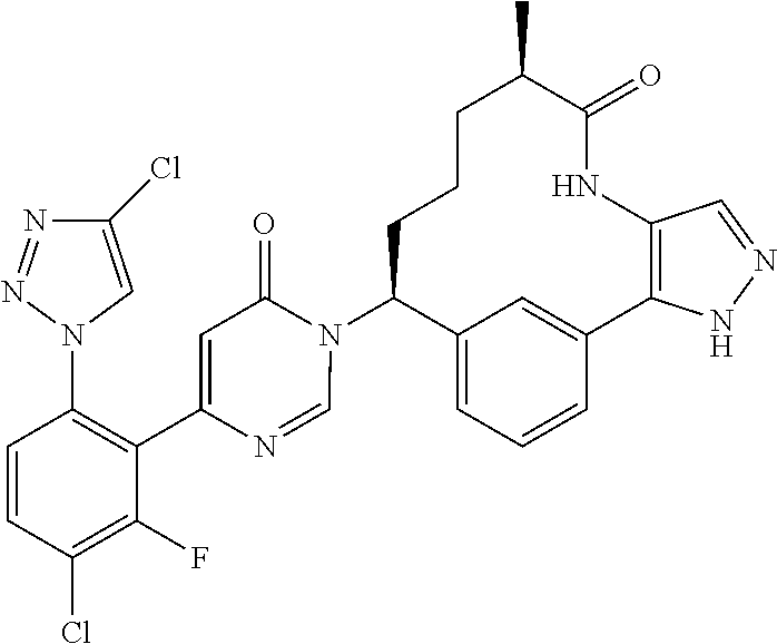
C12=CC=CC(=C1)C1=C(NC(=O)C(C)CCCC2N2C(=O)C=C(C3=C(N4C=C(Cl)N=N4)C=CC(Cl)=C3F)N=C2)C=NN1
